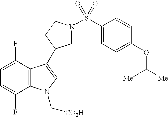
C1=C(F)C2=C(C(F)=C1)C(C1CN(S(C3=CC=C(OC([Me])[Me])C=C3)(=O)=O)CC1)=CN2C[CO2H]
